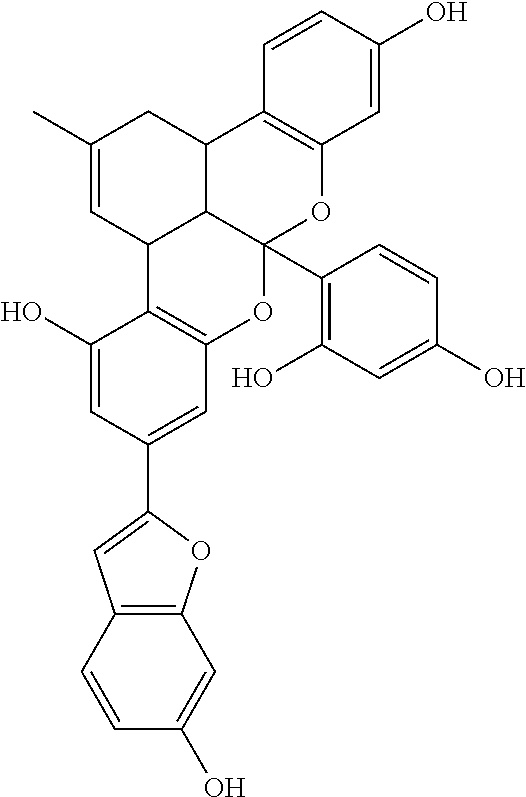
C1(O)=CC(C2=CC3=C(O2)C=C(O)C=C3)=CC2=C1C1C3C(CC(C)=C1)C1=C(OC3(C3=C(O)C=C(O)C=C3)O2)C=C(O)C=C1
